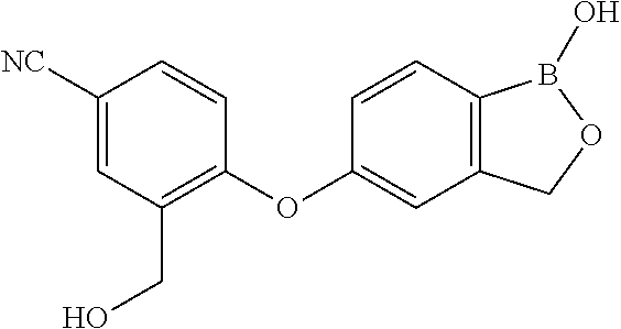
C1([NC])=CC(CO)=C(OC2=CC3=C(C=C2)B(O)OC3)C=C1
